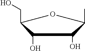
C1(O)C(CO)OC(C)C1O
